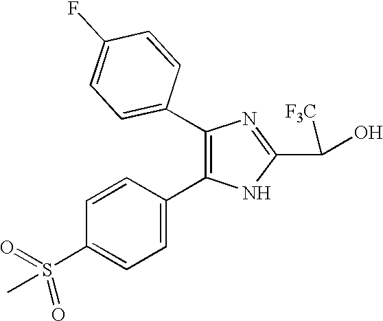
C1(C2=CC=C(F)C=C2)=C(C2=CC=C(S(=O)(C)=O)C=C2)NC(C(O)[F3C])=N1
